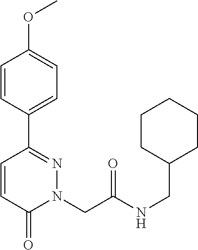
C1=CC(C2=NN(CC(NCC3CCCCC3)=O)C(=O)C=C2)=CC=C1OC
